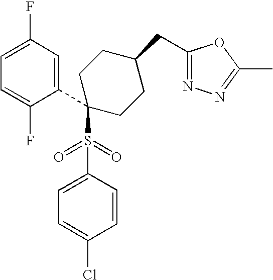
C1=C(F)C=C(C2(S(C3=CC=C(Cl)C=C3)(=O)=O)CCC(CC3=NN=C(C)O3)CC2)C(F)=C1
